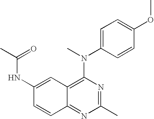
C1(NC(C)=O)=CC2=C(N(C)C3=CC=C(OC)C=C3)N=C(C)N=C2C=C1
